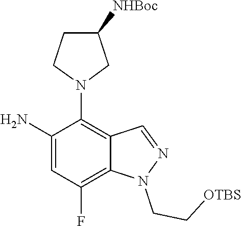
NC1=CC(F)=C2C(=C1N1CC([NHBoc])CC1)C=NN2CC[OTBS]
